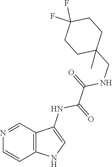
C1=NC=CC2=C1C(NC(=O)C(=O)NCC1(C)CCC(F)(F)CC1)=CN2
